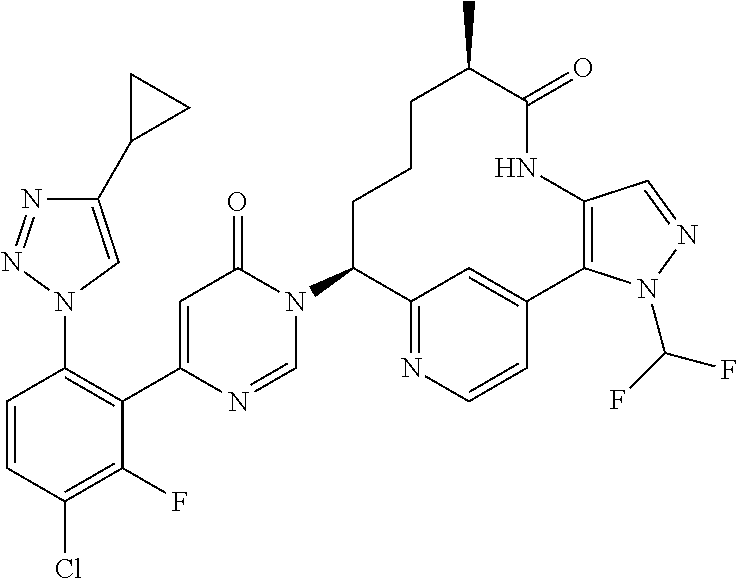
C1(N2C=NC(C3=C(N4C=C(C5CC5)N=N4)C=CC(Cl)=C3F)=CC2=O)C2=NC=CC(=C2)C2=C(NC(=O)C(C)CCC1)C=NN2C(F)F
